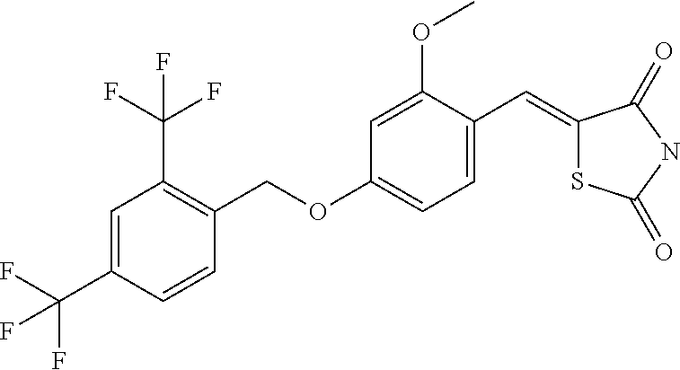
C1(OC)=CC(OCC2=C(C(F)(F)F)C=C(C(F)(F)F)C=C2)=CC=C1C=C1SC(=O)NC1=O
